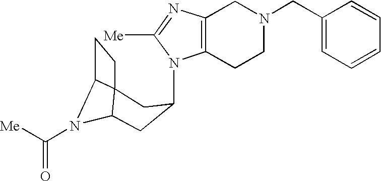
N1(C2CC3N(C([Me])=O)C4C3(CC4)C2)C2=C(N=C1[Me])CN(CC1=CC=CC=C1)CC2
